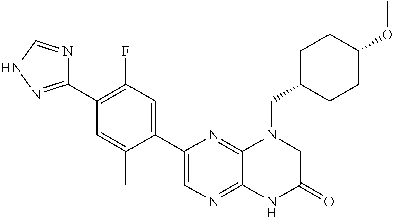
C12=NC=C(C3=CC(F)=C(C4=NNC=N4)C=C3C)N=C1N(CC1CCC(OC)CC1)CC(=O)N2
